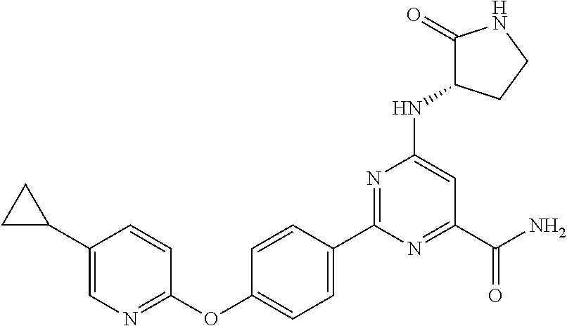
C1=CC(C2=NC(NC3C(=O)NCC3)=CC(C(N)=O)=N2)=CC=C1OC1=NC=C(C2CC2)C=C1
